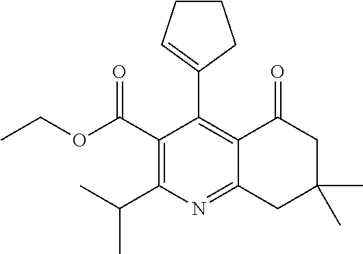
C1(C(OCC)=O)=C(C(C)C)N=C2C(=C1C1=CCCC1)C(=O)CC(C)(C)C2
